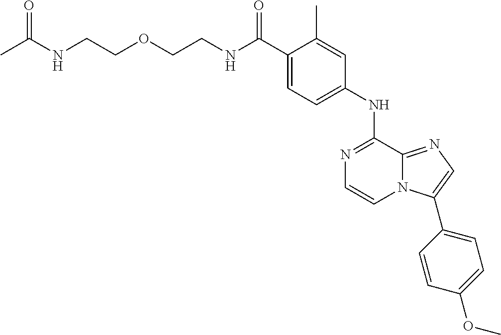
C(C1=CC=C(NC2=NC=CN3C2=NC=C3C2=CC=C(OC)C=C2)C=C1C)(=O)NCCOCCNC(C)=O
